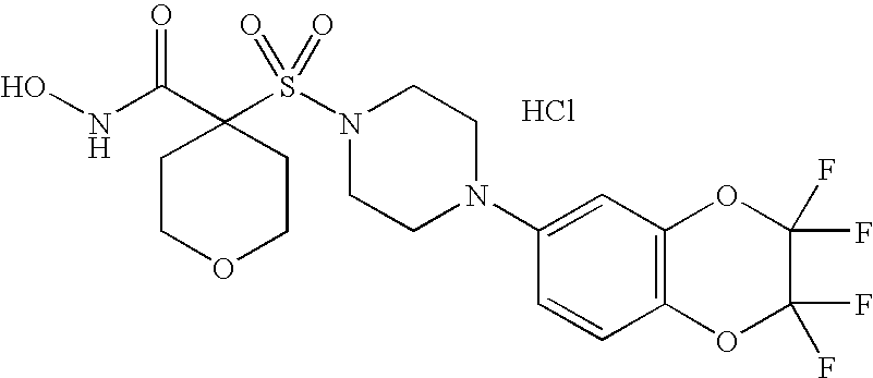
ONC(C1(S(N2CCN(C3=CC4=C(C=C3)OC(F)(F)C(F)(F)O4)CC2)(=O)=O)CCOCC1)=O.Cl
